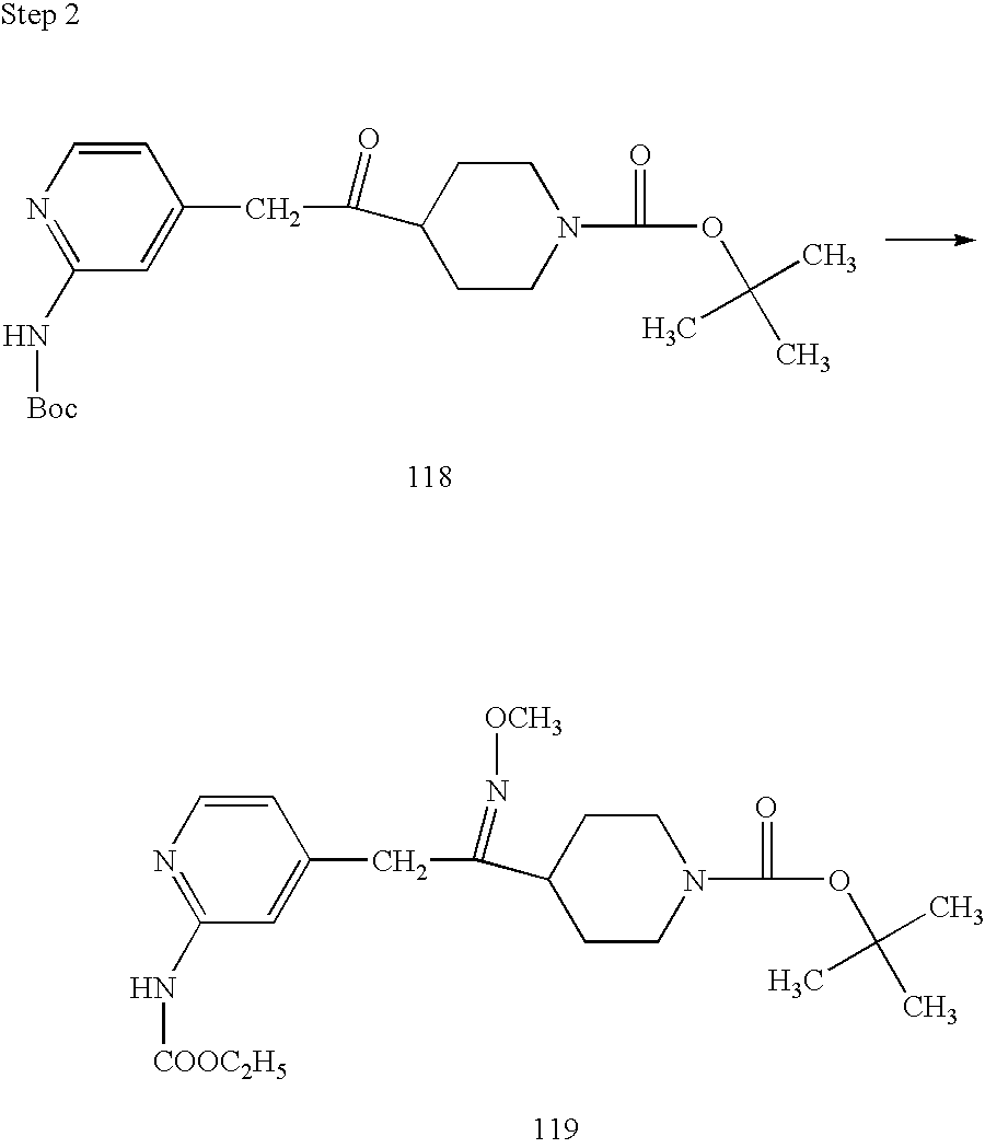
N1=C(N[Boc])C=C(CC(C2CCN(C(=O)OC(C)(C)C)CC2)=O)C=C1.N1=C(N[COOC2H5])C=C(CC(=N[OCH3])C2CCN(C(=O)OC(C)(C)C)CC2)C=C1
